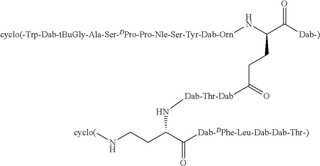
[cyclo(-Trp-Dab-tBuGly-Ala-Ser-DPro-Pro-Nle-Ser-Tyr-Dab-Orn]NC(C([Dab-)])=O)CCC(=O)[Dab-Thr-Dab]NC(CCN[cyclo(])C([Dab-DPhe-Leu-Dab-Dab-Thr-)])=O
